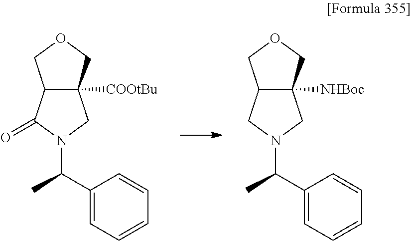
C12C([NHBoc])(COC1)CN(C(C1=CC=CC=C1)C)C2.C12C([COOtBu])(COC1)CN(C(C1=CC=CC=C1)C)C2=O
